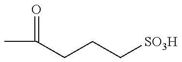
CC(=O)CCC[SO3H]
